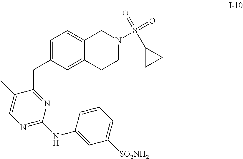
C1=C(CC2=NC(NC3=CC([SO2NH2])=CC=C3)=NC=C2C)C=C2C(=C1)CN(S(=O)(=O)C1CC1)CC2
